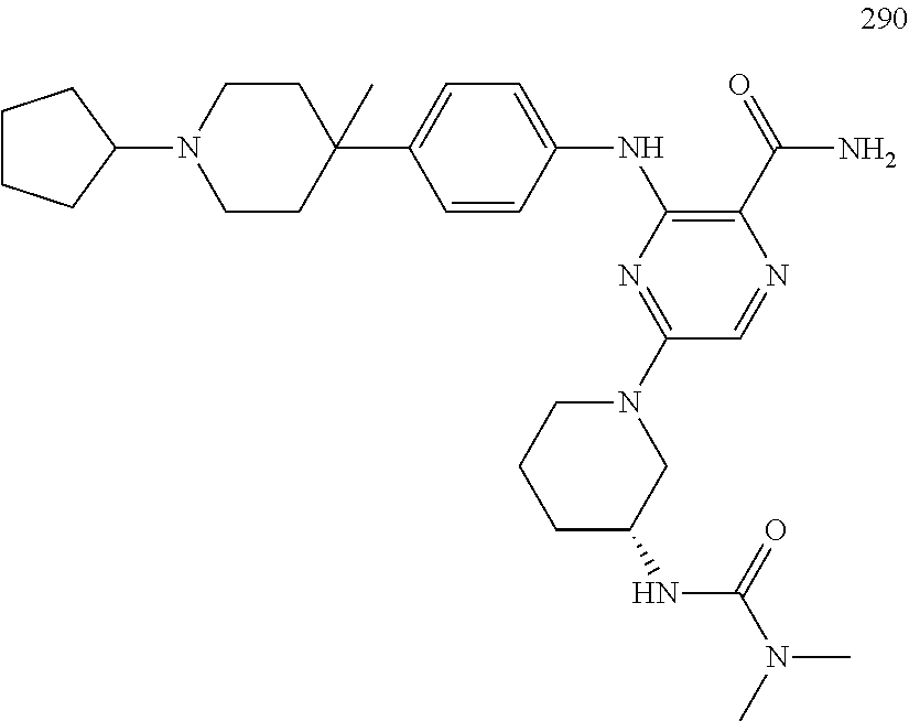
C1(NC2=C(C(=O)N)N=CC(N3CCCC(NC(N(C)C)=O)C3)=N2)=CC=C(C2(C)CCN(C3CCCC3)CC2)C=C1
